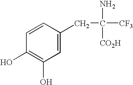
C1=C(CC([CF3])(N)[CO2H])C=CC(O)=C1O
